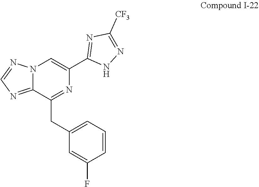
C1=CC=C(CC2=NC(C3=NC([CF3])=NN3)=CN3C2=NC=N3)C=C1F
